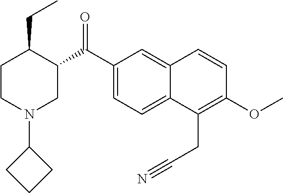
C1CN(C2CCC2)CC(C(C2=CC=C3C(=C2)C=CC(OC)=C3CC#N)=O)C1CC
